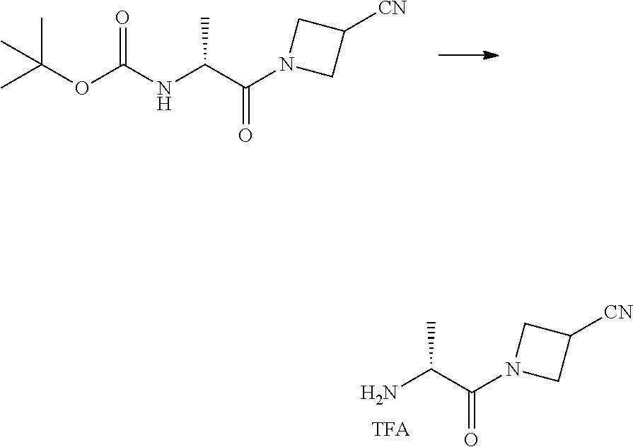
CC(OC(NC(C(N1CC([CN])C1)=O)C)=O)(C)C.NC(C(N1CC([CN])C1)=O)C
